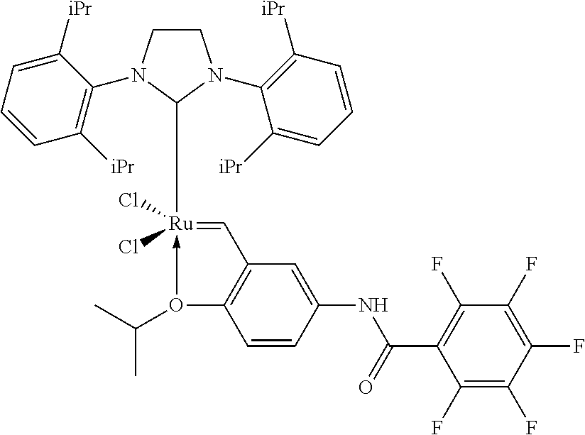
C1CN(C2=C([iPr])C=CC=C2[iPr])C([Ru]2(Cl)(Cl)-O(C(C)C)C3=C(C=2)C=C(NC(C2=C(F)C(F)=C(F)C(F)=C2F)=O)C=C3)N1C1=C([iPr])C=CC=C1[iPr]
